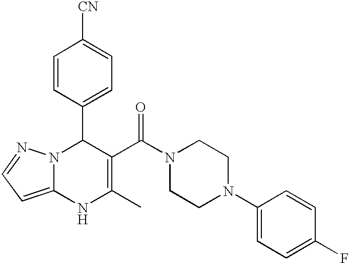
C1=CC(C2N3C(=CC=N3)NC(C)=C2C(N2CCN(C3=CC=C(F)C=C3)CC2)=O)=CC=C1[CN]
